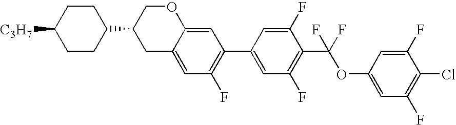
C12=CC(C3=CC(F)=C(C(OC4=CC(F)=C(Cl)C(F)=C4)(F)F)C(F)=C3)=C(F)C=C1CC(C1CCC([C3H7])CC1)CO2
